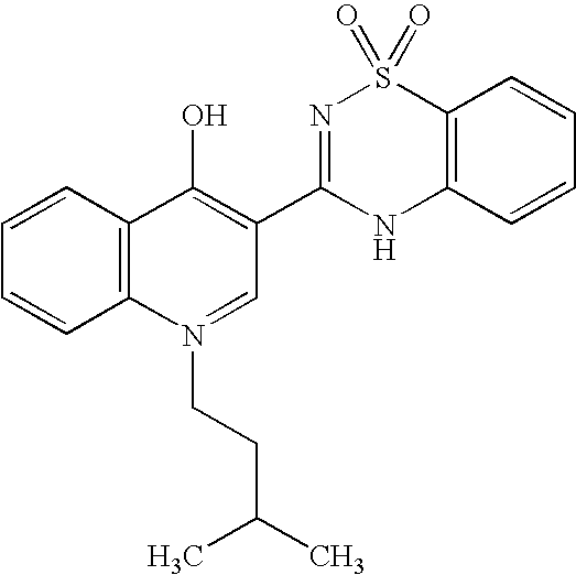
C1=CC2=C(C=C1)C(O)=C(C1=NS(=O)(=O)C3=C(N1)C=CC=C3)C=N2CCC(C)C
